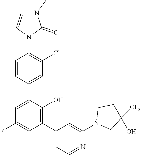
C1=CC(C2=CC(F)=CC(C3=CC=NC(N4CC(O)([CF3])CC4)=C3)=C2O)=CC(Cl)=C1N1C(=O)N(C)C=C1
